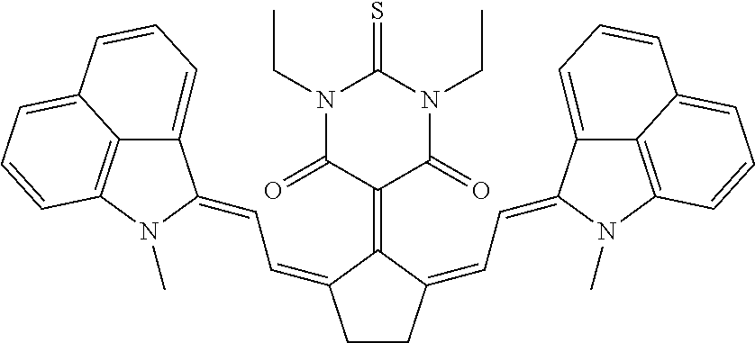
C1CC(=CC=C2C3=CC=CC4=CC=CC(=C34)N2C)C(=C2C(=O)N(CC)C(=S)N(CC)C2=O)C1=CC=C1C2=CC=CC3=CC=CC(=C23)N1C
